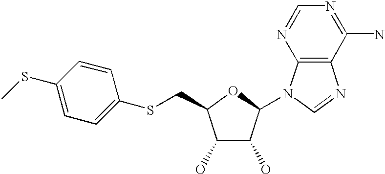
C1(O)C(O)C(N2C3=C(N=C2)C(N)=NC=N3)OC1CSC1=CC=C(SC)C=C1
